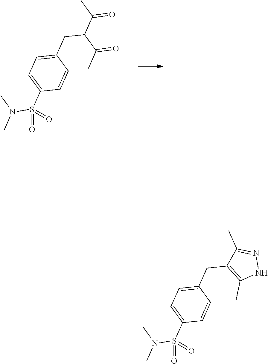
C(CC1=CC=C(S(=O)(N(C)C)=O)C=C1)(C(C)=O)C(C)=O.C1(CC2=CC=C(S(=O)(N(C)C)=O)C=C2)=C(C)NN=C1C
